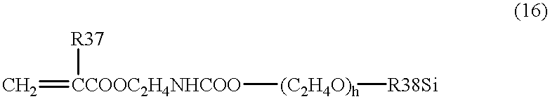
[CCOOC2H4NHCOO](=C)([(C2H4O)h][R38Si])[R37]
